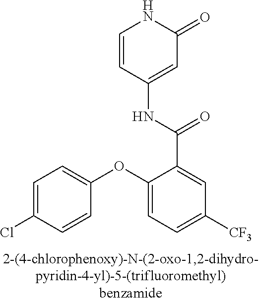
C1=C(Cl)C=CC(OC2=CC=C([CF3])C=C2C(NC2=CC(=O)NC=C2)=O)=C1
